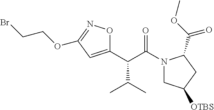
[OTBS]C1CN(C(C(C2=CC(OCCBr)=NO2)C(C)C)=O)C(C(OC)=O)C1
